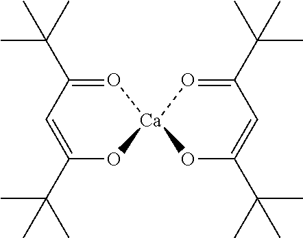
[Ca]12(O=C(C(C)(C)C)C=C(C(C)(C)C)O1)O=C(C(C)(C)C)C=C(C(C)(C)C)O2
